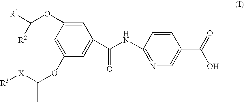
C1=C(OC([R1])[R2])C=C(OC([X][R3])C)C=C1C(NC1=NC=C(C(=O)O)C=C1)=O
